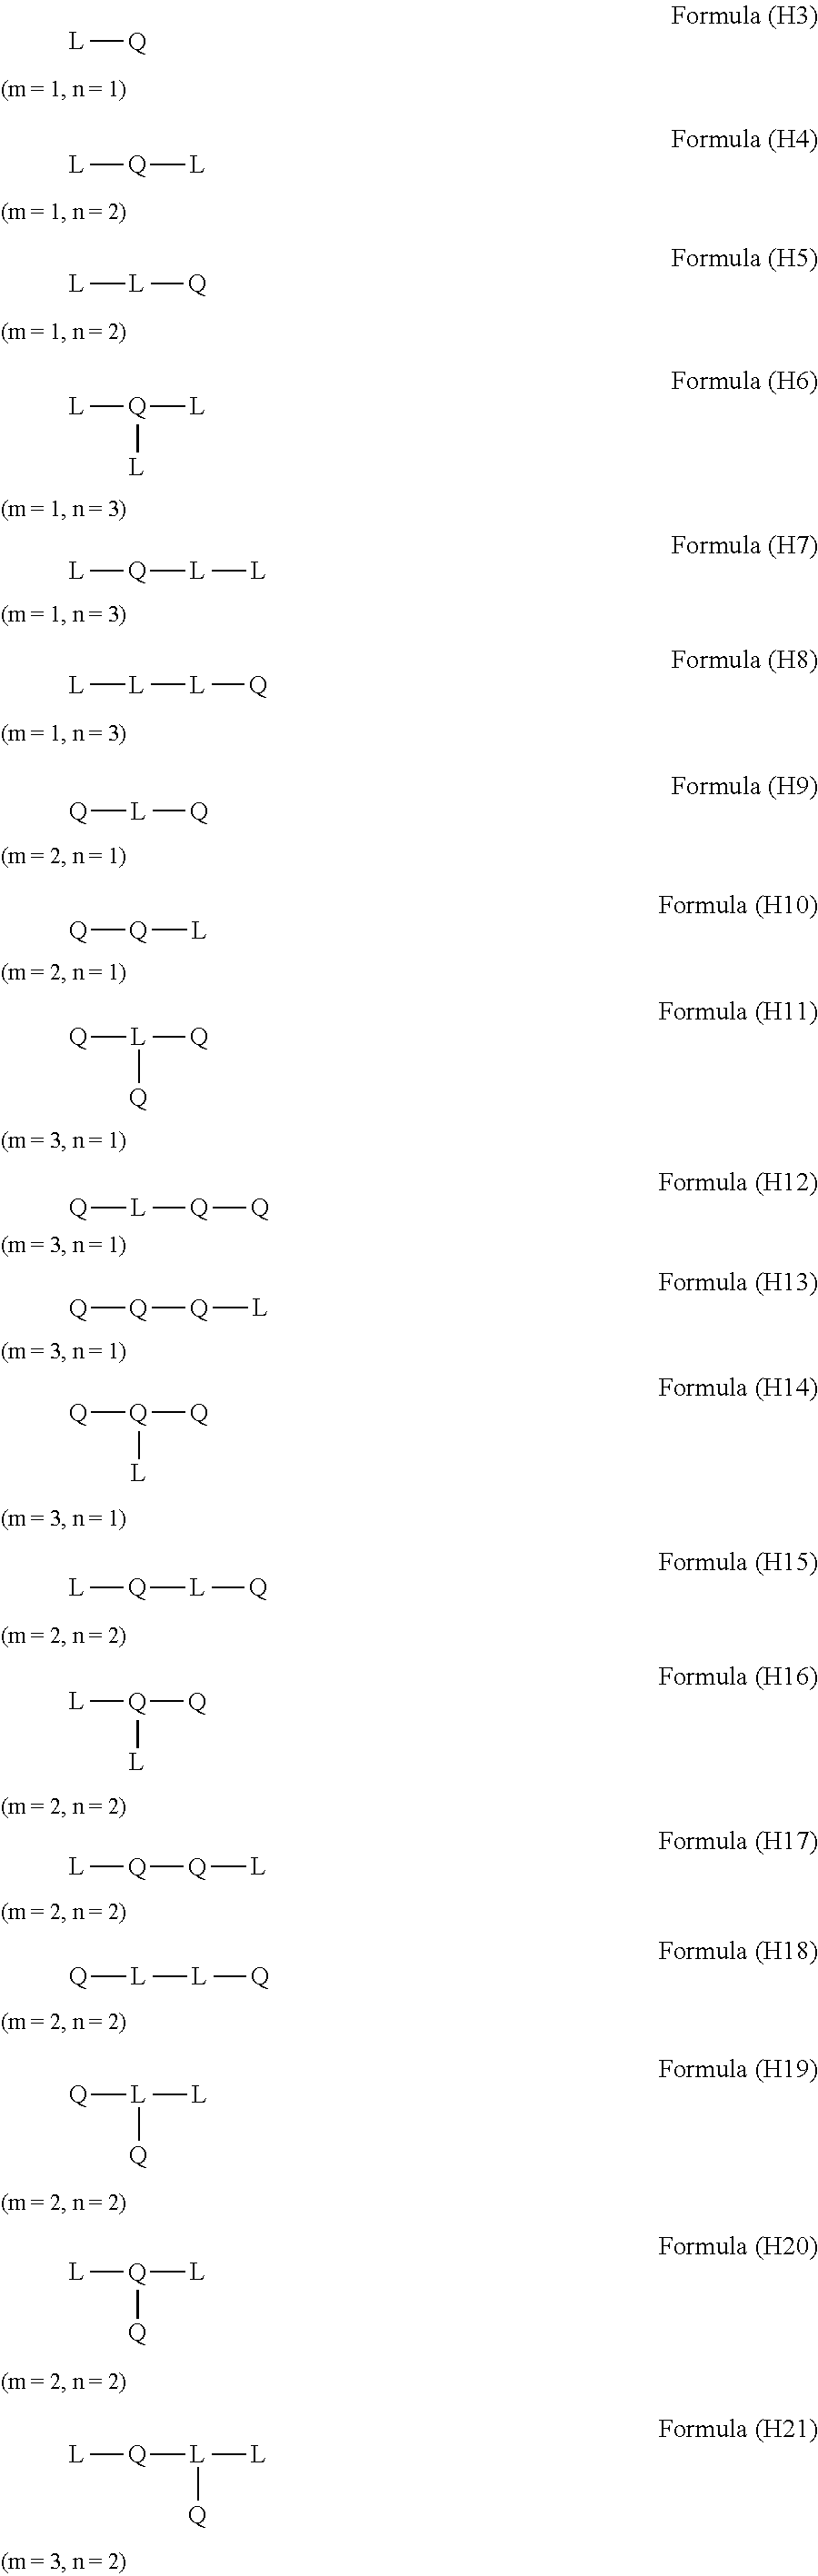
[L][Q].[L][Q][L].[L][L][Q].[L][Q]([L])[L].[L][Q][L][L].[L][L][L][Q].[Q][L][Q].[Q][Q][L].[Q][L]([Q])[Q].[Q][L][Q][Q].[Q][Q][Q][L].[Q][Q]([Q])[L].[L][Q][L][Q].[L][Q]([Q])[L].[L][Q][Q][L].[Q][L][L][Q].[Q][L]([L])[Q].[L][Q]([L])[Q].[Q]([L]([L])[Q])[L]
